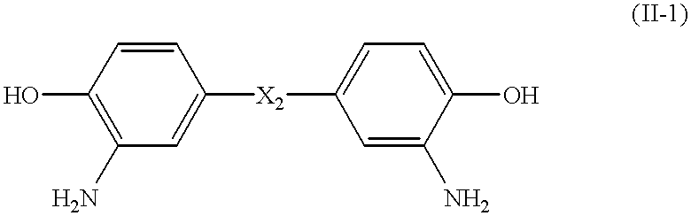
C1(O)=C(N)C=C([X2]C2=CC=C(O)C(N)=C2)C=C1
